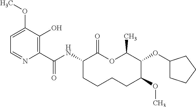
C1(C(NC2C(=O)OC(C)C(OC3CCCC3)C(OC)CCCC2)=O)=C(O)C(OC)=CC=N1
